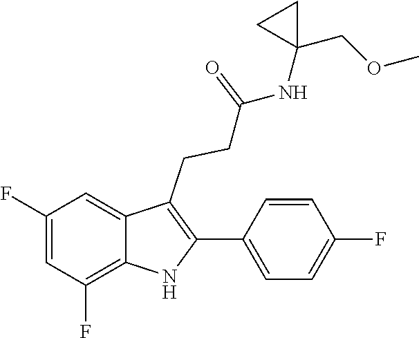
C1(C2=C(CCC(=O)NC3(COC)CC3)C3=CC(F)=CC(F)=C3N2)=CC=C(F)C=C1
